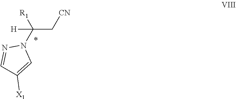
[CN]CC(N1N=CC([X1])=C1)([R1])[H]
